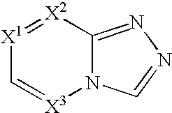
[X1]1=[X2]C2=NN=CN2[X3]=C1
